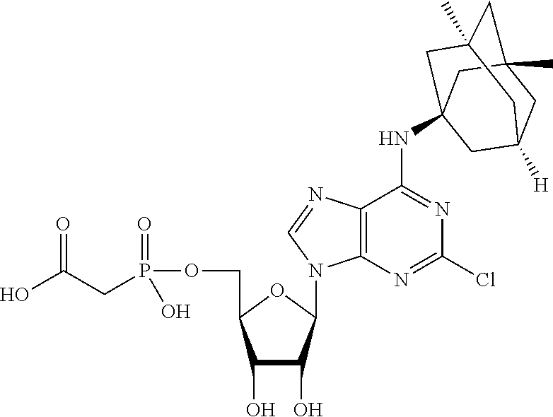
C1(O)C(O)C(N2C3=C(C(NC45CC6([H])CC(C)(CC(C)(C4)C6)C5)=NC(Cl)=N3)N=C2)OC1COP(CC(=O)O)(=O)O
